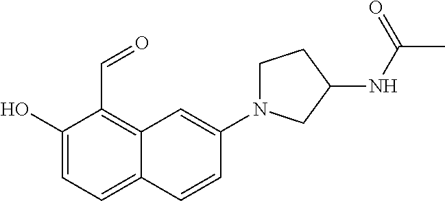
C1(O)=CC=C2C(=C1C=O)C=C(N1CCC(NC(C)=O)C1)C=C2
